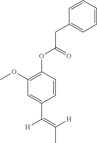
C1(OC)=C(OC(CC2=CC=CC=C2)=O)C=CC(C([H])=C([H])C)=C1
